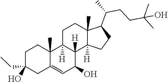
C1(CC)(O)CCC2(C)C3([H])CCC4(C)C(C(CCC(C)(O)C)C)CCC4([H])C3([H])C(O)C=C2C1
